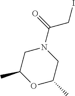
N1(C(=O)CI)CC(C)OC(C)C1
